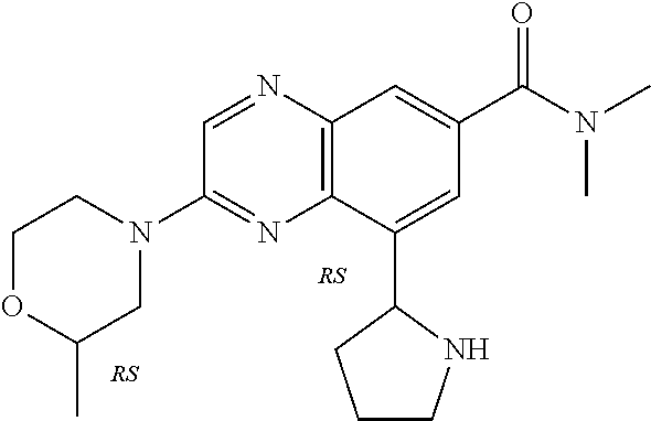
C12=C(N=CC(N3CCOC(C)C3)=N1)C=C(C(N(C)C)=O)C=C2C1CCCN1
